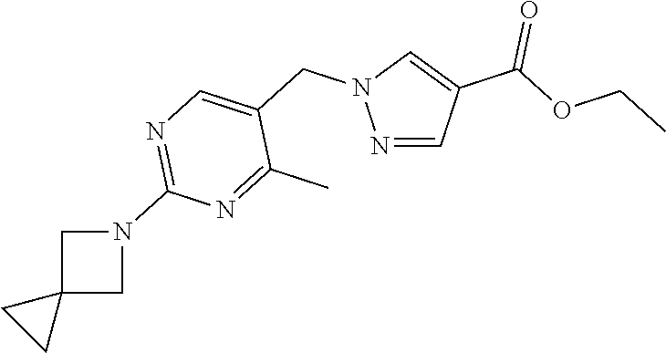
N1=CC(C(=O)OCC)=CN1CC1=CN=C(N2CC3(C2)CC3)N=C1C
